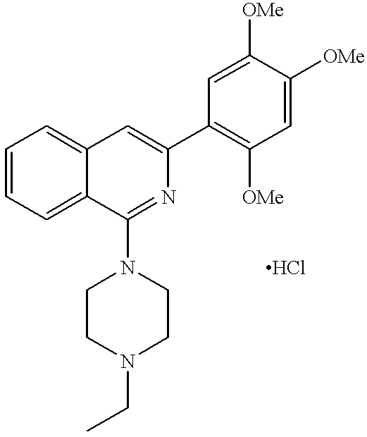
C1=CC=C2C(=C1)C=C(C1=C([OMe])C=C([OMe])C([OMe])=C1)N=C2N1CCN(CC)CC1.Cl
